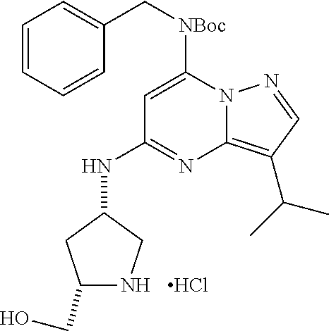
C1=CC=CC(C[NBoc]C2=CC(NC3CC(CO)NC3)=NC3=C(C(C)C)C=NN23)=C1.Cl
